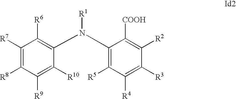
C1([R7])=C([R8])C([R9])=C([R10])C(N(C2=C([R5])C([R4])=C([R3])C([R2])=C2[COOH])[R1])=C1[R6]
